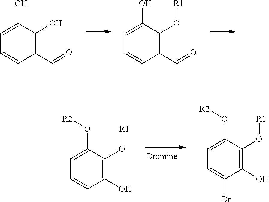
C1=CC(C=O)=C(O)C(O)=C1.C1=CC(C=O)=C(O[R1])C(O)=C1.C1=CC(O)=C(O[R1])C(O[R2])=C1.C1=C(Br)C(O)=C(O[R1])C(O[R2])=C1
